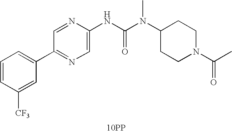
[10PP].C1(C2=CC=CC([CF3])=C2)=NC=C(NC(N(C)C2CCN(C(C)=O)CC2)=O)N=C1
